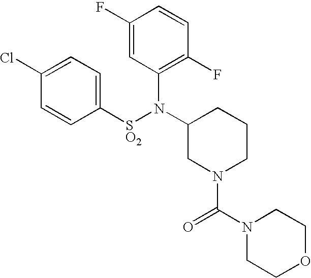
C1=C(Cl)C=CC([SO2]N(C2CN(C(N3CCOCC3)=O)CCC2)C2=C(F)C=CC(F)=C2)=C1
